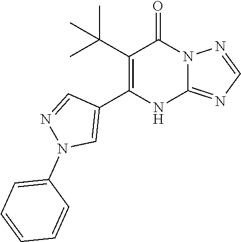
C12=NC=NN1C(=O)C(C(C)(C)C)=C(C1=CN(C3=CC=CC=C3)N=C1)N2
